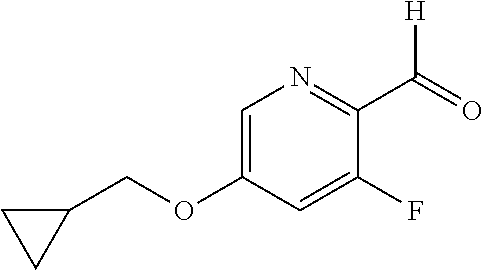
C1=C(OCC2CC2)C=C(F)C(C(=O)[H])=N1
